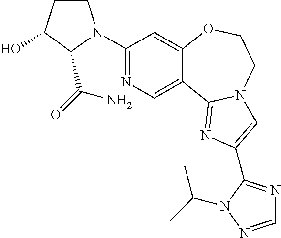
C1(N2CCC(O)C2C(=O)N)=NC=C2C(=C1)OCCN1C2=NC(C2=NC=NN2C(C)C)=C1
